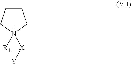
C1CCN([R1])([X][Y])C1
